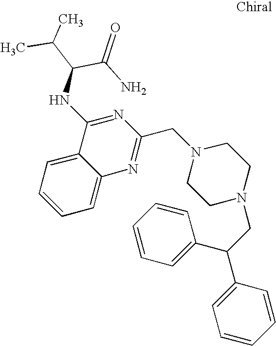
N1(CC2=NC3=CC=CC=C3C(NC(C(C)C)C(=O)N)=N2)CCN(CC(C2=CC=CC=C2)C2=CC=CC=C2)CC1
